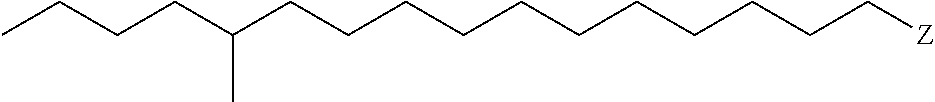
C(CCCCC[Z])CCCCCC(CCCC)C
